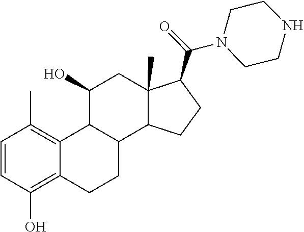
C1=CC(O)=C2C(=C1C)C1C(CC2)C2C(C)(CC1O)C(C(=O)N1CCNCC1)CC2
